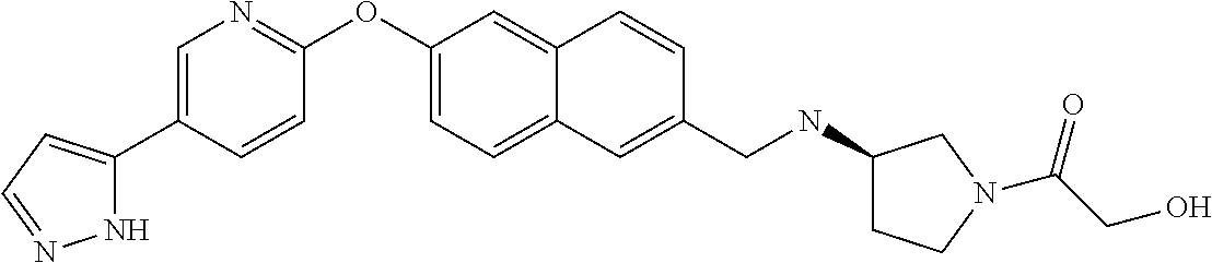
N1C(C2=CN=C(OC3=CC=C4C(=C3)C=CC(CNC3CCN(C(CO)=O)C3)=C4)C=C2)=CC=N1
